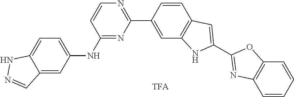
C1(NC2=CC=C3NN=CC3=C2)=NC(C2=CC3=C(C=C2)C=C(C2=NC4=C(C=CC=C4)O2)N3)=NC=C1
